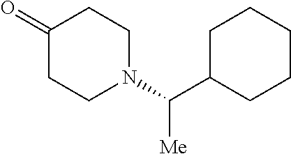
C(N1CCC(=O)CC1)(C1CCCCC1)[Me]
